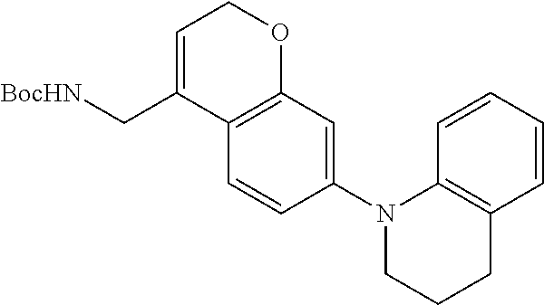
C1=CC(N2CCCC3=C2C=CC=C3)=CC2=C1C(C[BocHN])=CCO2
